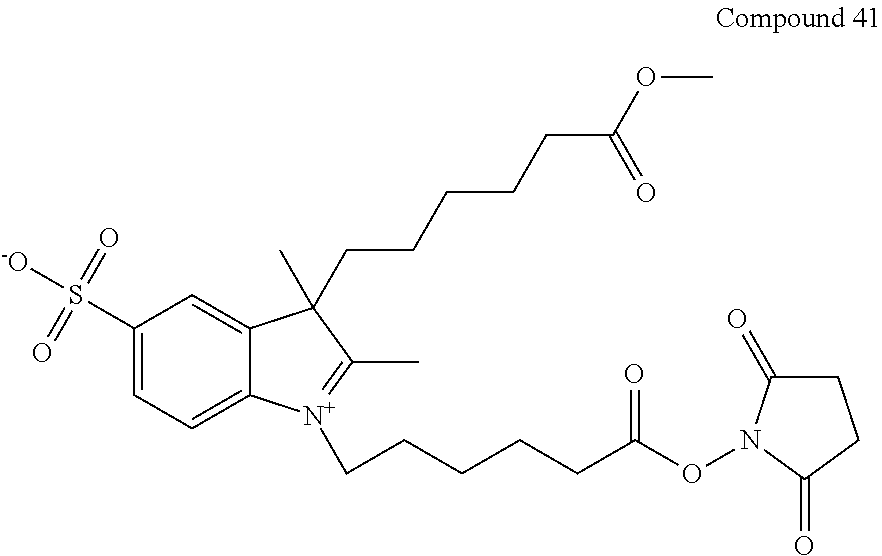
C1(S([-O])(=O)=O)=CC=C2C(=C1)C(C)(CCCCCC(OC)=O)C(C)=[N+]2CCCCCC(ON1C(=O)CCC1=O)=O
